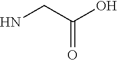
NCC(O)=O
